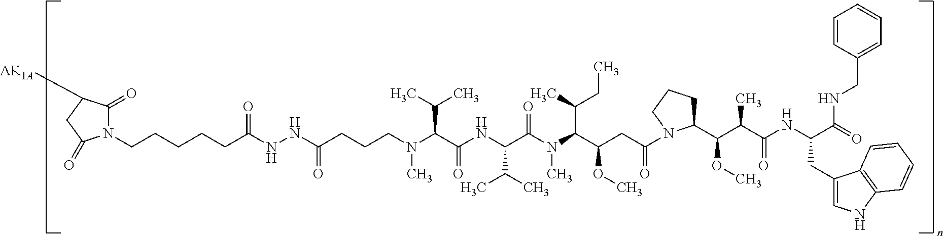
C(CCCCC(NNC(=O)CCCN(C)C(C(=O)NC(C(C)C)C(N(C(C(OC)CC(=O)N1C(C(C(C)C(=O)NC(C(=O)NCC2=CC=CC=C2)CC2=CNC3=C2C=CC=C3)OC)CCC1)C(C)CC)C)=O)C(C)C)=O)N1C(=O)C([AK1A])CC1=O
